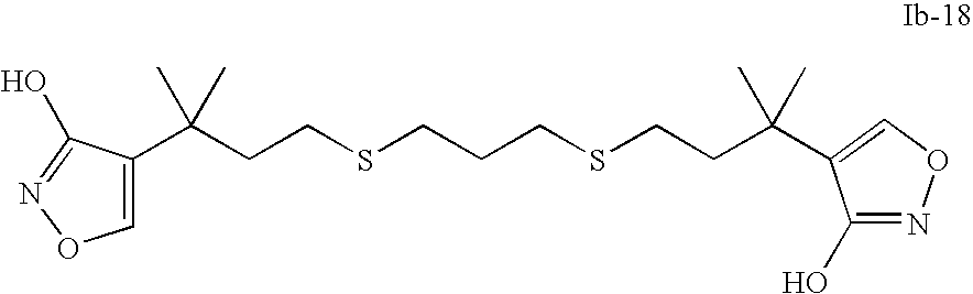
C(CCSCCCSCCC(C)(C)C1=CON=C1O)(C)(C)C1=CON=C1O
